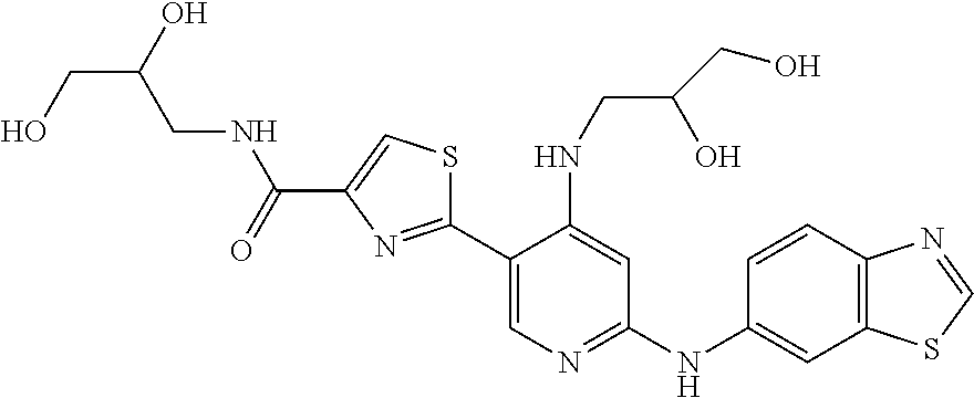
C1(C2=CN=C(NC3=CC4=C(C=C3)N=CS4)C=C2NCC(CO)O)=NC(C(NCC(CO)O)=O)=CS1
